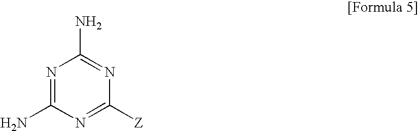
N1=C(N)N=C([Z])N=C1N
